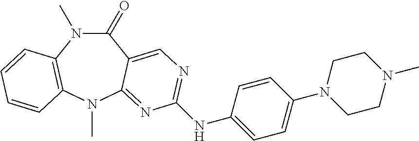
C1(=O)N(C)C2=C(N(C)C3=NC(NC4=CC=C(N5CCN(C)CC5)C=C4)=NC=C13)C=CC=C2
